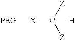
[X](C([Z])([Z])[H])[PEG]
